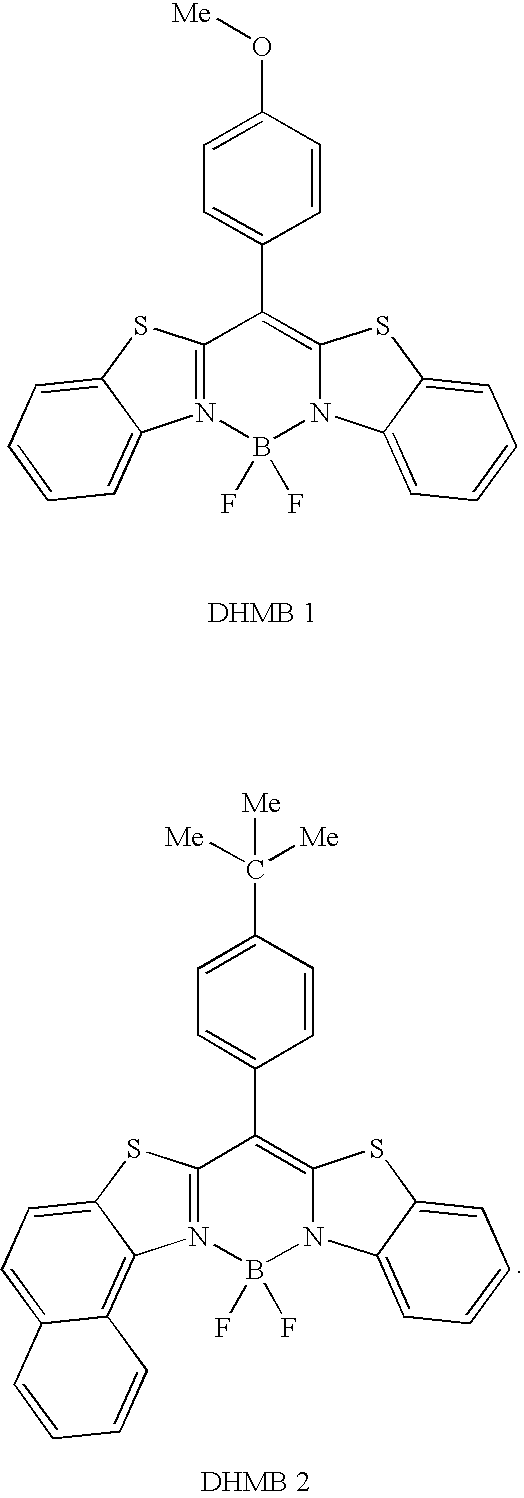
C12=N(B(F)(F)N3C(=C1C1=CC=C(O[Me])C=C1)SC1=CC=CC=C31)C1=CC=CC=C1S2.C12=N(B(F)(F)N3C(=C1C1=CC=C(C([Me])([Me])[Me])C=C1)SC1=CC=CC=C31)C1=C3C(=CC=C1S2)C=CC=C3
